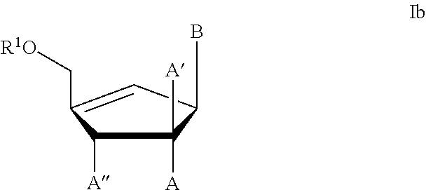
BC1C([A])([A])C([A])C(C[R1O])=C1
